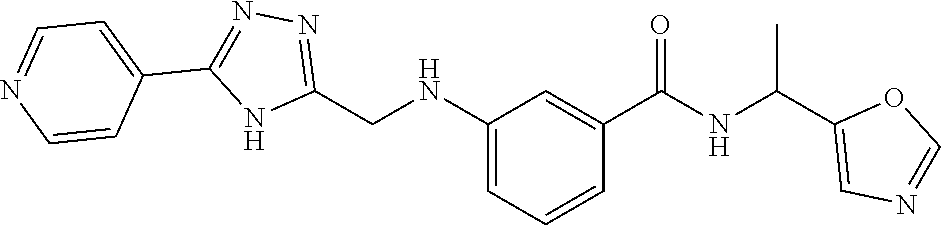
C1(CNC2=CC=CC(C(=O)NC(C3=CN=CO3)C)=C2)=NN=C(C2=CC=NC=C2)N1
